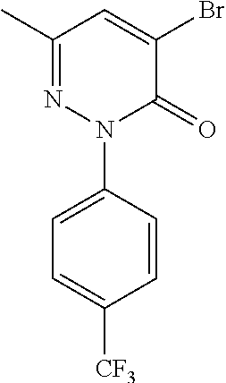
C1(C)=NN(C2=CC=C([CF3])C=C2)C(=O)C(Br)=C1
